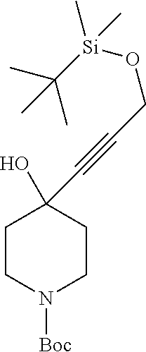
C1CN([Boc])CCC1(O)C#CCO[Si](C)(C(C)(C)C)C
